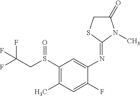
FC(CS(C1=C(C)C=C(F)C(N=C2SCC(=O)N2C)=C1)=O)(F)F
